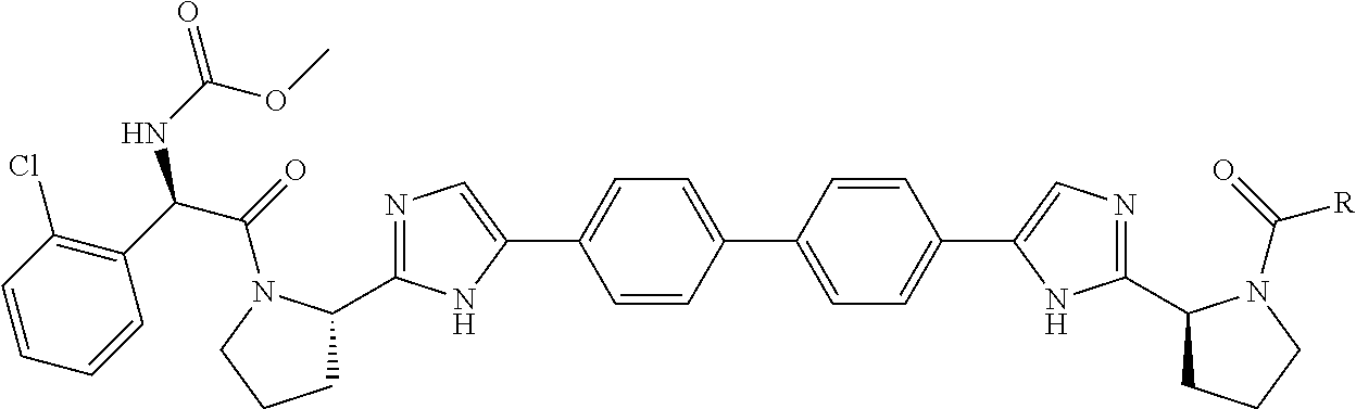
C1C(C2=NC=C(C3=CC=C(C4=CC=C(C5=CN=C(C6CCCN6C(=O)[R])N5)C=C4)C=C3)N2)N(C(=O)C(C2=C(Cl)C=CC=C2)NC(=O)OC)CC1
